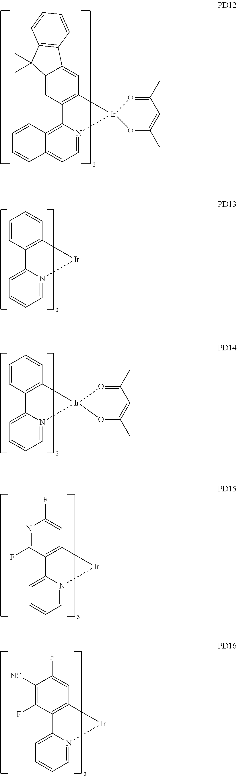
C12=CC3=C(C=C1C1=C(C2(C)C)C=CC=C1)[Ir]1(N2=CC=C4C(=C32)C=CC=C4)OC(C)=CC(C)=O1.C1=CC2=C(C=C1)[Ir]N1=CC=CC=C21.C1=CC2=C(C=C1)[Ir]1(N3=CC=CC=C23)OC(C)=CC(C)=O1.N1=C(F)C2=C(C=C1F)[Ir]N1=CC=CC=C21.C1([NC])=C(F)C2=C(C=C1F)[Ir]N1=CC=CC=C21
